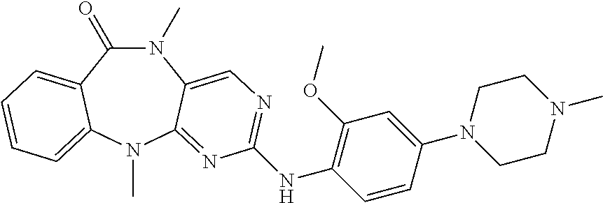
N1(C)C(=O)C2=CC=CC=C2N(C)C2=NC(NC3=C(OC)C=C(N4CCN(C)CC4)C=C3)=NC=C12
